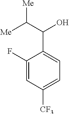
C1(F)=CC([CF3])=CC=C1C(C([Me])[Me])O
